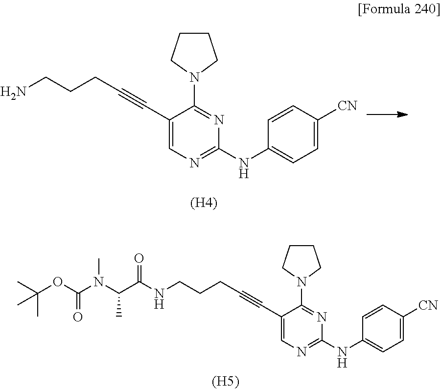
[(H4)].NCCCC#CC1=CN=C(NC2=CC=C([CN])C=C2)N=C1N1CCCC1.N(CCCC#CC1=CN=C(NC2=CC=C([CN])C=C2)N=C1N1CCCC1)C(C(N(C(OC(C)(C)C)=O)C)C)=O.[(H5)]
